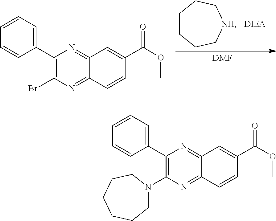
C1CCC[NH]CC1.[DIEA].[DMF].C1(C2=CC=CC=C2)=C(Br)N=C2C(=N1)C=C(C(=O)OC)C=C2.C1(C2=CC=CC=C2)=C(N2CCCCCC2)N=C2C(=N1)C=C(C(=O)OC)C=C2
